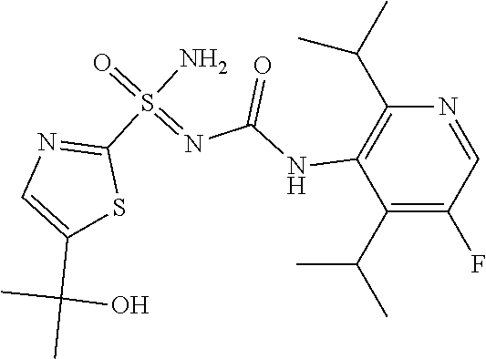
C1(C(C)(C)O)=CN=C(S(N)(=O)=NC(=O)NC2=C(C(C)C)N=CC(F)=C2C(C)C)S1
